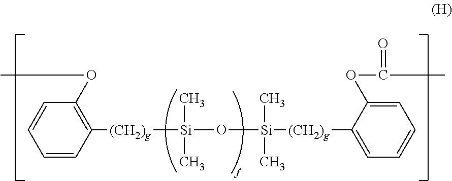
C1([(CH2)g][Si](O[Si]([(CH2)g]C2=CC=CC=C2OC(=O)C)(C)C)(C)C)=C(OC)C=CC=C1
